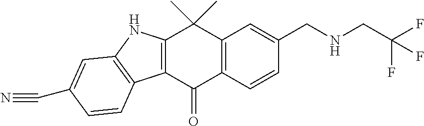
C12=C(C(=O)C3=C(C=C(CNCC(F)(F)F)C=C3)C1(C)C)C1=C(N2)C=C(C#N)C=C1
